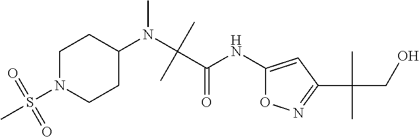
C(C)(C(=O)NC1=CC(C(CO)(C)C)=NO1)(N(C1CCN(S(C)(=O)=O)CC1)C)C
